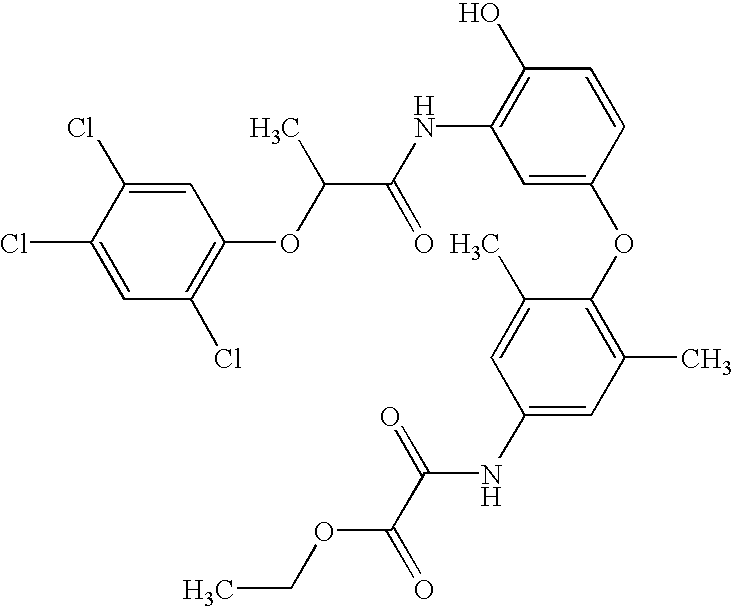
C1(O)=C(NC(=O)C(OC2=C(Cl)C=C(Cl)C(Cl)=C2)C)C=C(OC2=C(C)C=C(NC(=O)C(=O)OCC)C=C2C)C=C1
